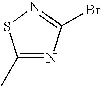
C1(C)=NC(Br)=NS1
